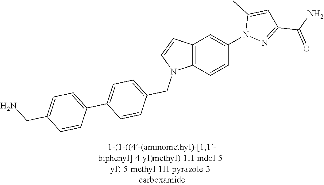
C12=C(C=CC(N3N=C(C(=O)N)C=C3C)=C1)N(CC1=CC=C(C3=CC=C(CN)C=C3)C=C1)C=C2
